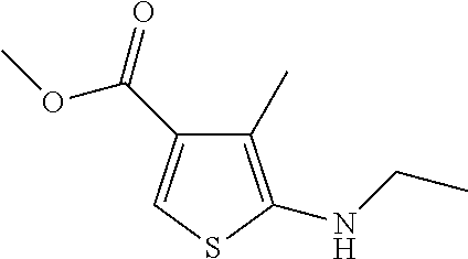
C1(C)=C(NCC)SC=C1C(OC)=O
